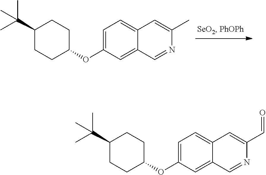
C1=C(OC2CCC(C(C)(C)C)CC2)C=C2C(=C1)C=C(C)N=C2.C1=C(OC2CCC(C(C)(C)C)CC2)C=C2C(=C1)C=C(C=O)N=C2
